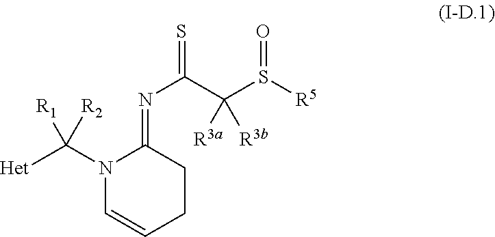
N1(C([Het])([R2])[R1])C=CCCC1=NC(=S)C(S([R5])=O)([R3a])[R3b]
